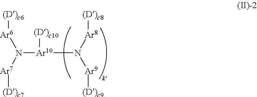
[Ar6]([(D)c6])N([Ar7][(D)c7])[Ar10]([(D)c10])N([Ar8][(D)c8])[Ar9][(D)c9]
